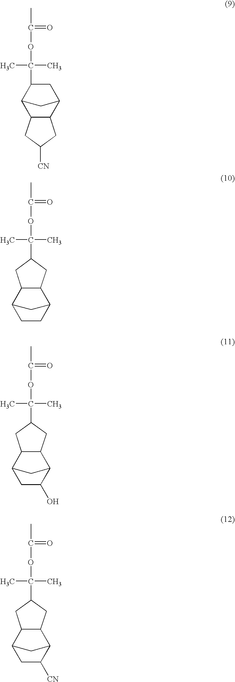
C1(C(C)(C)OC(C)=O)C2C3C(C(C1)C2)CC([CN])C3.C12C3CCC(C1CC(C(C)(C)OC(C)=O)C2)C3.C12C3CC(O)C(C1CC(C(C)(C)OC(C)=O)C2)C3.C12C3CC([CN])C(C1CC(C(C)(C)OC(C)=O)C2)C3
